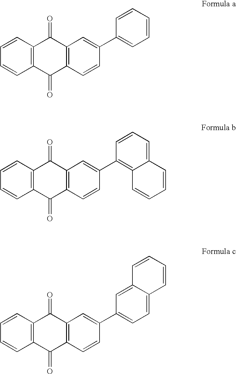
C1=CC2=C(C=C1)C(=O)C1=C(C2=O)C=C(C2=CC=CC=C2)C=C1.C1=CC2=C(C=C1)C(=O)C1=C(C2=O)C=C(C2=C3C(=CC=C2)C=CC=C3)C=C1.C1=CC2=C(C=C1)C(=O)C1=C(C2=O)C=C(C2=CC=C3C(=C2)C=CC=C3)C=C1
